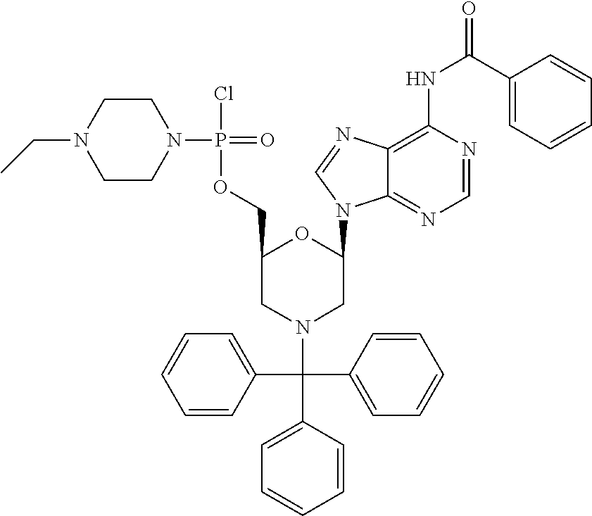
C1=C(C(C2=CC=CC=C2)(C2=CC=CC=C2)N2CC(N3C4=NC=NC(NC(C5=CC=CC=C5)=O)=C4N=C3)OC(COP(=O)(Cl)N3CCN(CC)CC3)C2)C=CC=C1
